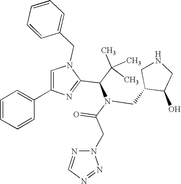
N1(CC2=CC=CC=C2)C=C(C2=CC=CC=C2)N=C1C(C(C)(C)C)N(C(CN1N=CN=N1)=O)CC1C(O)CNC1
